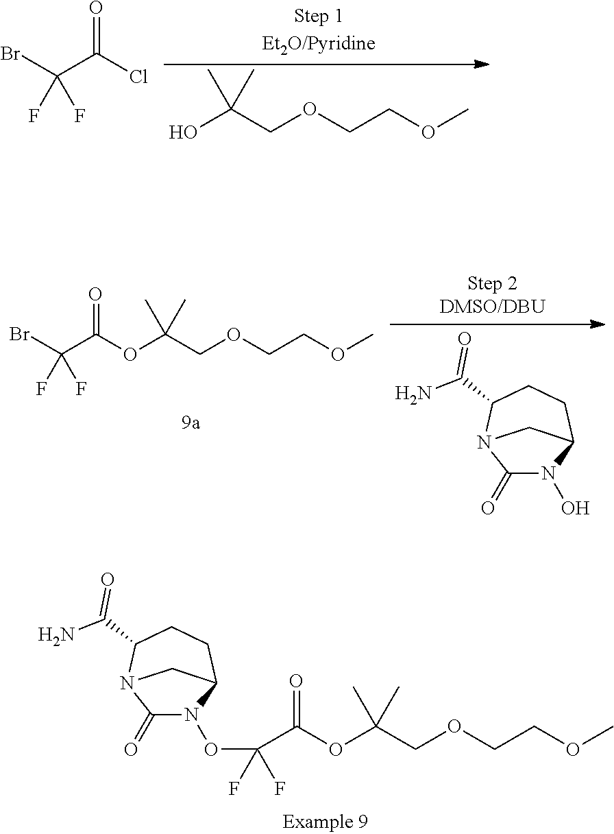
C1(=O)N(OC(C(OC(COCCOC)(C)C)=O)(F)F)C2CCC(C(N)=O)N1C2.OC(COCCOC)(C)C.BrC(C(Cl)=O)(F)F.BrC(C(OC(COCCOC)(C)C)=O)(F)F.C1(=O)N(O)C2CCC(C(N)=O)N1C2
